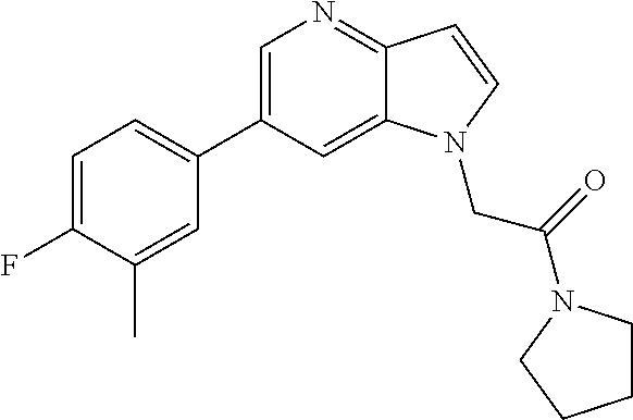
C1=C(C2=CC=C(F)C(C)=C2)C=C2C(=N1)C=CN2CC(=O)N1CCCC1
